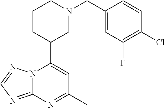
N12C(=NC=N1)N=C(C)C=C2C1CN(CC2=CC(F)=C(Cl)C=C2)CCC1
